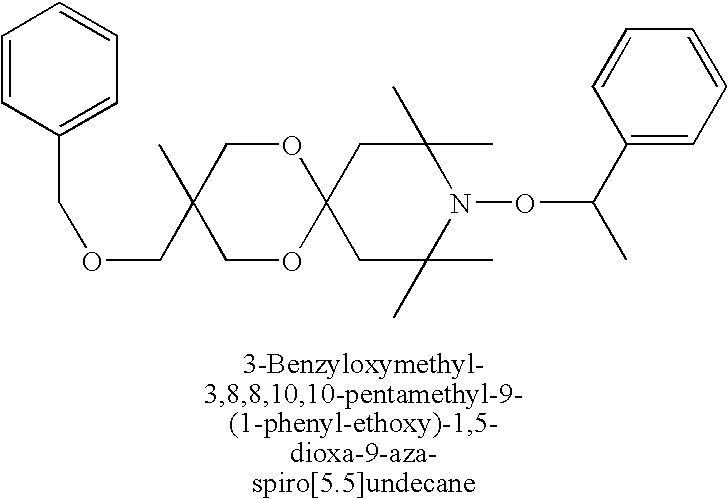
C12(CC(C)(C)N(OC(C)C3=CC=CC=C3)C(C)(C)C1)OCC(C)(COCC1=CC=CC=C1)CO2
